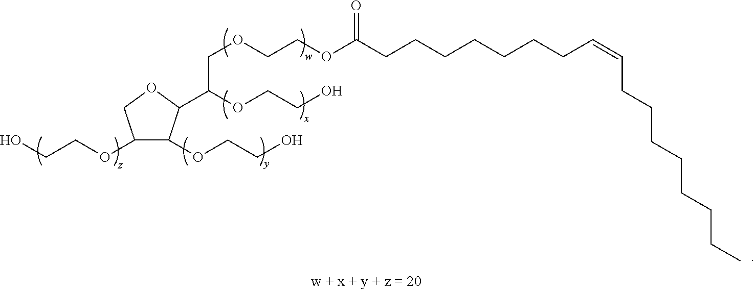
C1(OCCO)C(OCCO)C(C(OCCO)COCCOC(CCCCCCCC=CCCCCCCCC)=O)OC1
